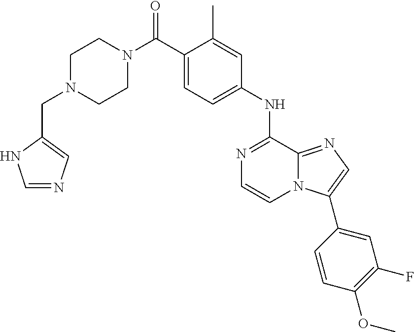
N1=C(NC2=CC=C(C(N3CCN(CC4=CN=CN4)CC3)=O)C(C)=C2)C2=NC=C(C3=CC(F)=C(OC)C=C3)N2C=C1
